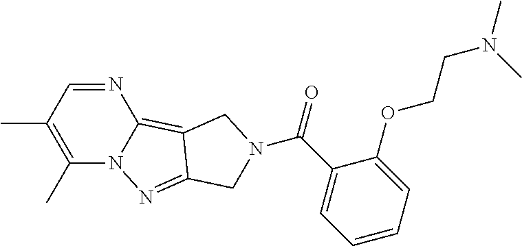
C1(C)=C(C)C=NC2=C3C(=NN12)CN(C(C1=CC=CC=C1OCCN(C)C)=O)C3
